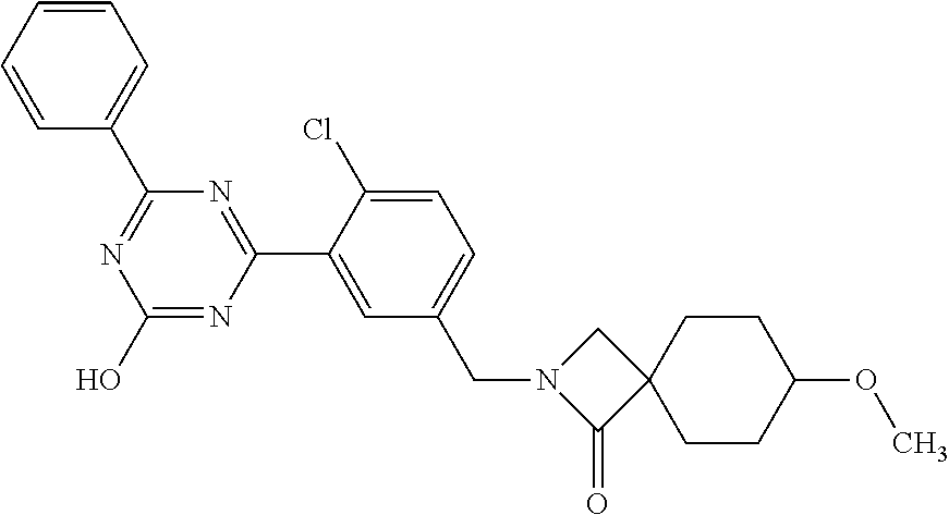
N1=C(C2=CC=CC=C2)N=C(C2=CC(CN3C(=O)C4(C3)CCC(OC)CC4)=CC=C2Cl)N=C1O
